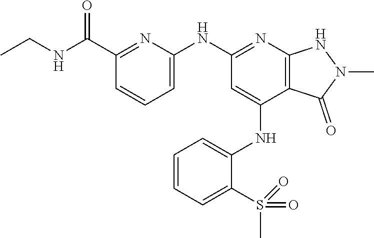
C1(C(NCC)=O)=NC(NC2=NC3=C(C(NC4=CC=CC=C4S(C)(=O)=O)=C2)C(=O)N(C)N3)=CC=C1
